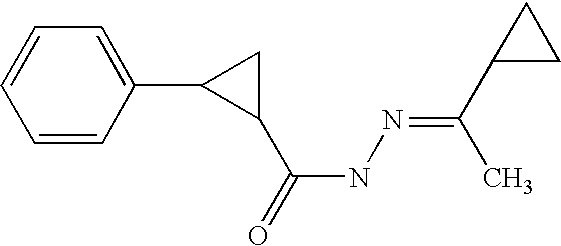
C1=CC(C2C(C(=O)NN=C(C3CC3)C)C2)=CC=C1
